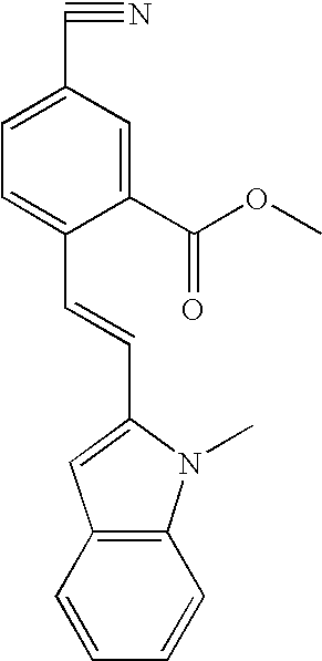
C1(C(OC)=O)=CC(C#N)=CC=C1C=CC1=CC2=C(N1C)C=CC=C2
